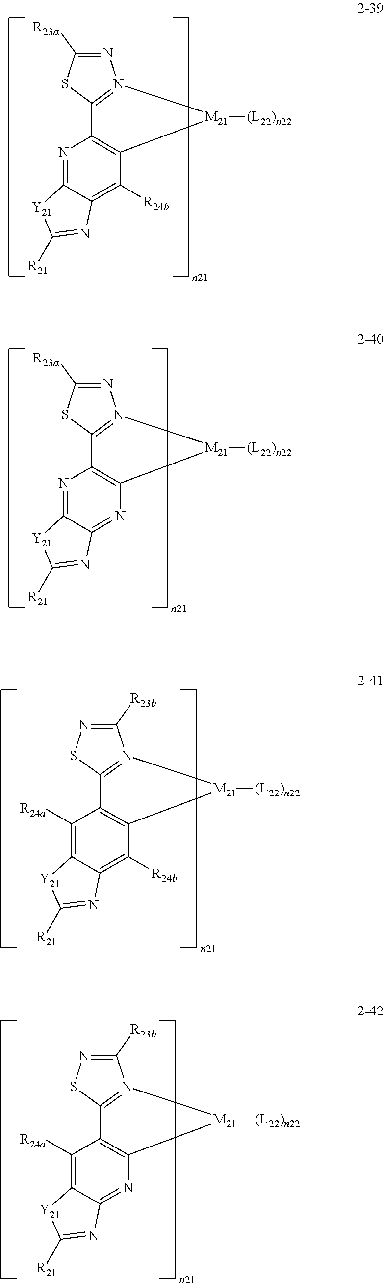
N1=C([R23a])SC2=N1[M21]([(L22)n22])C1=C2N=C2C(=C1[R24b])N=C([R21])[Y21]2.N1=C([R23a])SC2=N1[M21]([(L22)n22])C1=C2N=C2C(=N1)N=C([R21])[Y21]2.C1([R23b])=NSC2=N1[M21]([(L22)n22])C1=C2C([R24a])=C2C(=C1[R24b])N=C([R21])[Y21]2.C1([R23b])=NSC2=N1[M21]([(L22)n22])C1=C2C([R24a])=C2C(=N1)N=C([R21])[Y21]2
